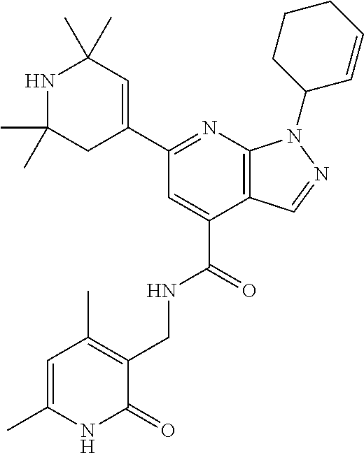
N1C(C)(C)CC(C2=NC3=C(C(C(=O)NCC4=C(C)C=C(C)NC4=O)=C2)C=NN3C2C=CCCC2)=CC1(C)C
